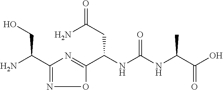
C1(C(N)CO)=NOC(C(NC(NC(C(O)=O)C)=O)CC(N)=O)=N1
